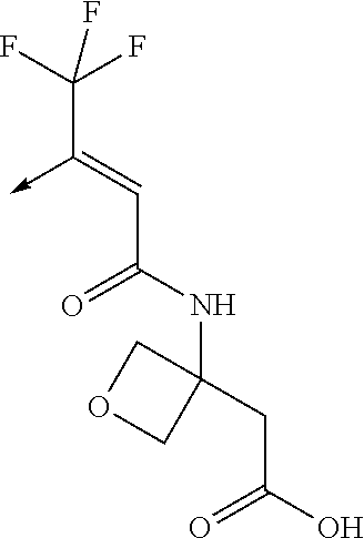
C(C(NC1(CC(O)=O)COC1)=O)=C(->C)C(F)(F)F
